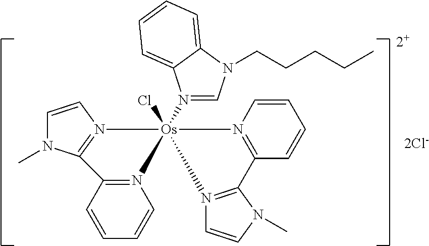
[2+].N12=C(C=CC=C1)C1=N(C=CN1C)[Os]21(N2=CN(CCCCC)C3=CC=CC=C23)(Cl)N2=C(N(C)C=C2)C2=N1C=CC=C2.[2Cl-]
